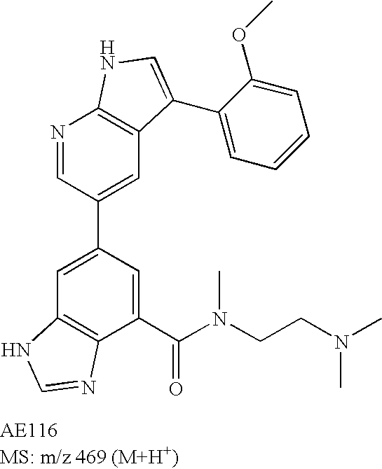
N1=CC(C2=CC3=C(C(C(N(CCN(C)C)C)=O)=C2)N=CN3)=CC2=C1NC=C2C1=CC=CC=C1OC
